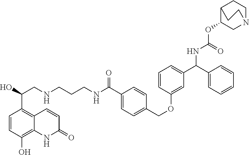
C(CCNC(C1=CC=C(COC2=CC(C(NC(=O)OC3CN4CCC3CC4)C3=CC=CC=C3)=CC=C2)C=C1)=O)NCC(C1=C2C(=C(O)C=C1)NC(=O)C=C2)O
